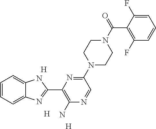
[H].[H].[H].C1=CC=C2C(=C1)NC(C1=C(N)N=CC(N3CCN(C(=O)C4=C(F)C=CC=C4F)CC3)=N1)=N2
